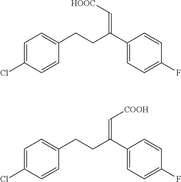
C1=CC(Cl)=CC=C1CCC(C1=CC=C(F)C=C1)=C[HOOC].C1=CC(Cl)=CC=C1CCC(C1=CC=C(F)C=C1)=C[COOH]
